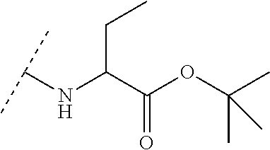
C(C(C(OC(C)(C)C)=O)NC(C)C)C
